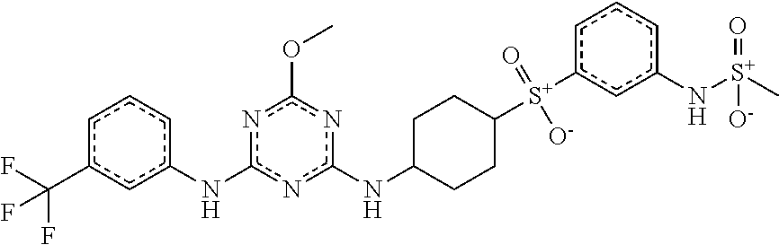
c1c(C(F)(F)F)cc(Nc2nc(NC3CCC([S+](c4cc(N[S+](=O)(C)[O-])ccc4)(=O)[O-])CC3)nc(OC)n2)cc1
